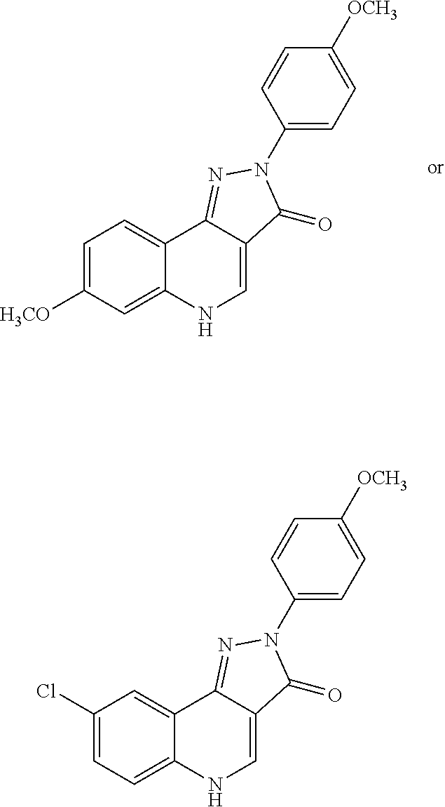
C1=C([H3CO])C=C2C(=C1)C1=NN(C3=CC=C([OCH3])C=C3)C(=O)C1=CN2.C1(Cl)=CC=C2C(=C1)C1=NN(C3=CC=C([OCH3])C=C3)C(=O)C1=CN2
